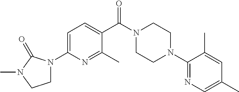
C1=C(N2CCN(C)C2=O)N=C(C)C(C(N2CCN(C3=NC=C(C)C=C3C)CC2)=O)=C1
